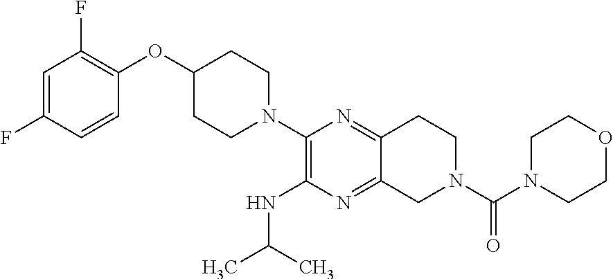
C1=C(F)C=CC(OC2CCN(C3=C(NC(C)C)N=C4C(=N3)CCN(C(N3CCOCC3)=O)C4)CC2)=C1F
